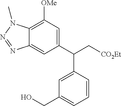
C12=C([OMe])C=C(C(C[CO2Et])C3=CC(CO)=CC=C3)C=C1N=NN2C
